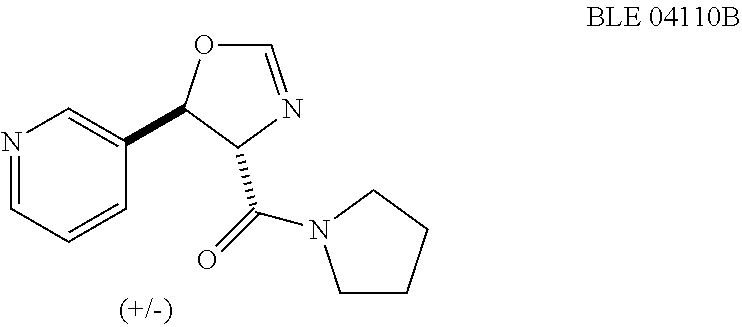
N1=CC=CC(C2OC=NC2C(=O)N2CCCC2)=C1
